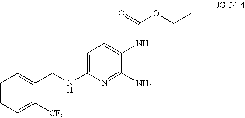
C1=CC=C([CF3])C(CNC2=CC=C(NC(=O)OCC)C(N)=N2)=C1
